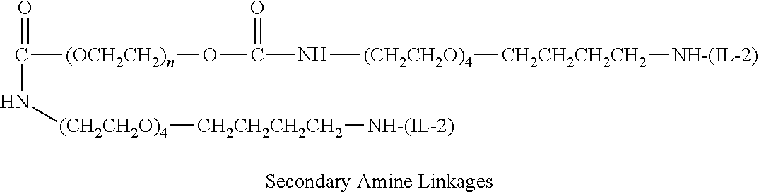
C([(OCH2CH2)n]OC(=O)N[(CH2CH2O)4][CH2CH2CH2CH2][NH-(IL-2)])(=O)N[(CH2CH2O)4][CH2CH2CH2CH2][NH-(IL-2)]
